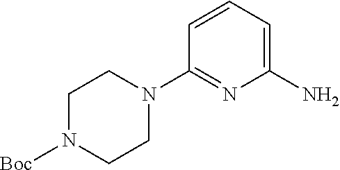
C1(N2CCN([Boc])CC2)=NC(N)=CC=C1
